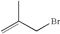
C=C(CBr)C
